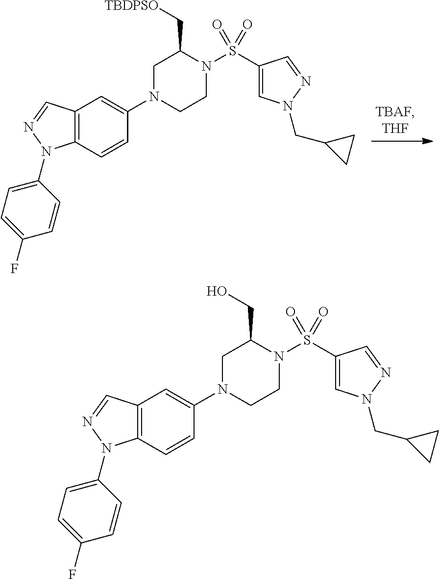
C12=C(C=CC(N3CCN(S(C4=CN(CC5CC5)N=C4)(=O)=O)C(C[TBDPSO])C3)=C1)N(C1=CC=C(F)C=C1)N=C2.C12=C(C=CC(N3CCN(S(C4=CN(CC5CC5)N=C4)(=O)=O)C(CO)C3)=C1)N(C1=CC=C(F)C=C1)N=C2
